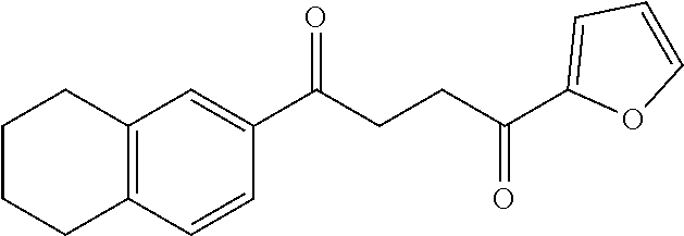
C1(C(CCC(C2=CC=CO2)=O)=O)=CC2=C(C=C1)CCCC2
